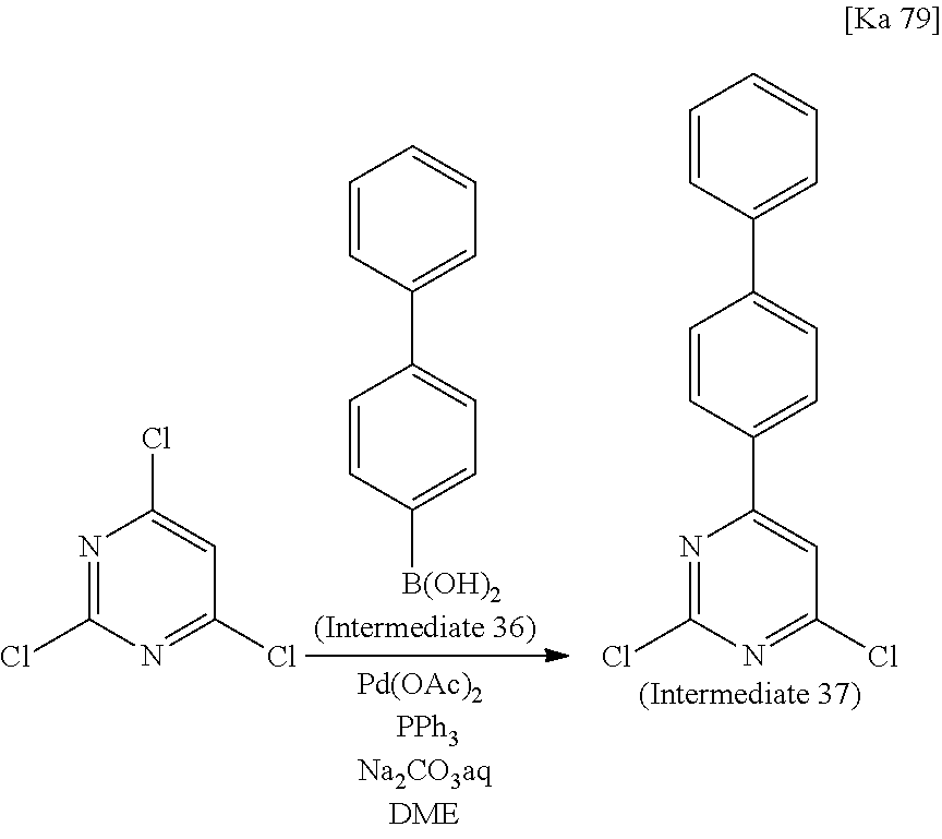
C1=CC([B(OH)2])=CC=C1C1=CC=CC=C1.N1=C(Cl)N=C(Cl)C=C1C1=CC=C(C2=CC=CC=C2)C=C1.N1=C(Cl)N=C(Cl)C=C1Cl
